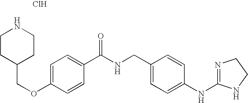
C1=C(OCC2CCNCC2)C=CC(C(NCC2=CC=C(NC3=NCCN3)C=C2)=O)=C1.Cl
